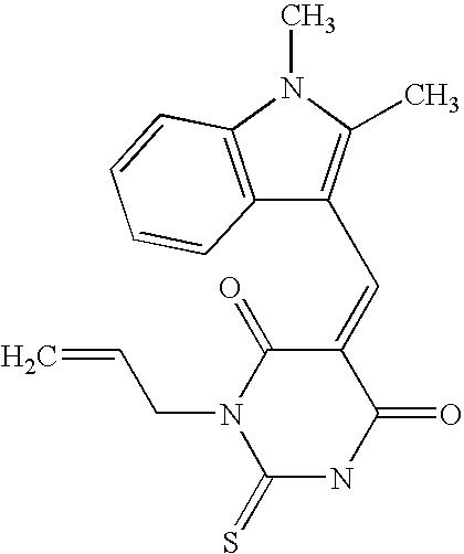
O=C1C(=CC2=C(C)N(C)C3=C2C=CC=C3)C(=O)N(CC=C)C(=S)N1
